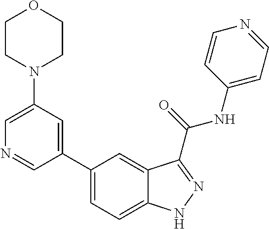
C1(N2CCOCC2)=CN=CC(C2=CC=C3C(=C2)C(C(NC2=CC=NC=C2)=O)=NN3)=C1
